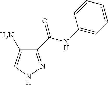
C1(C(NC2=CC=CC=C2)=O)=NNC=C1N
